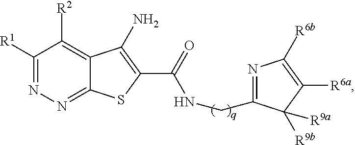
C1([R1])=NN=C2C(=C1[R2])C(N)=C(C(NCC1=NC([R6b])=C([R6a])C1([R9a])[R9b])=O)S2
